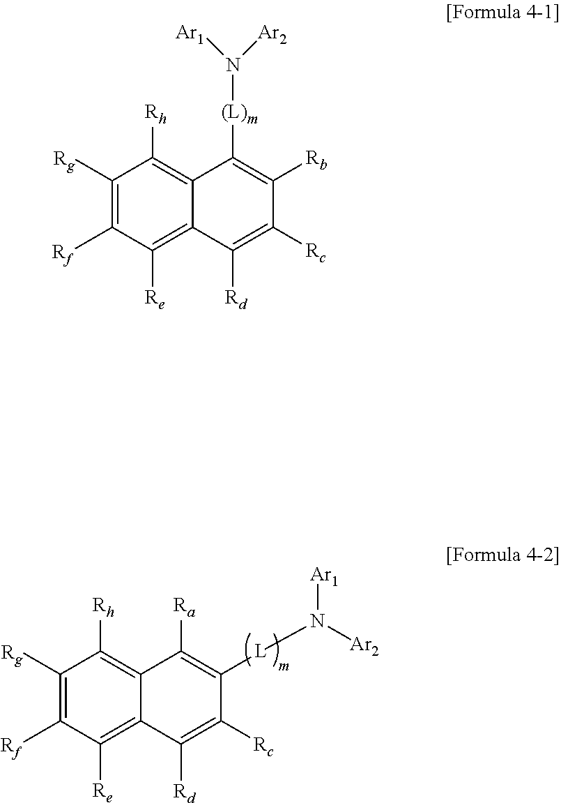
C1([Rg])=C([Rf])C([Re])=C2C(=C1[Rh])C([Ra])=C([L]N([Ar1])[Ar2])C([Rc])=C2[Rd].C1([Rg])=C([Rf])C([Re])=C2C(=C1[Rh])C([(L)m]N([Ar2])[Ar1])=C([Rb])C([Rc])=C2[Rd]
